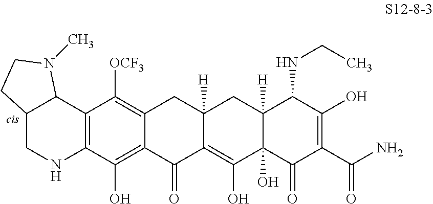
C12=C(C(O)=C3C(=C1[OCF3])CC1([H])C(=C(O)C4(O)C([H])(C1)C(NCC)C(O)=C(C(N)=O)C4=O)C3=O)NCC1C2N(C)CC1
